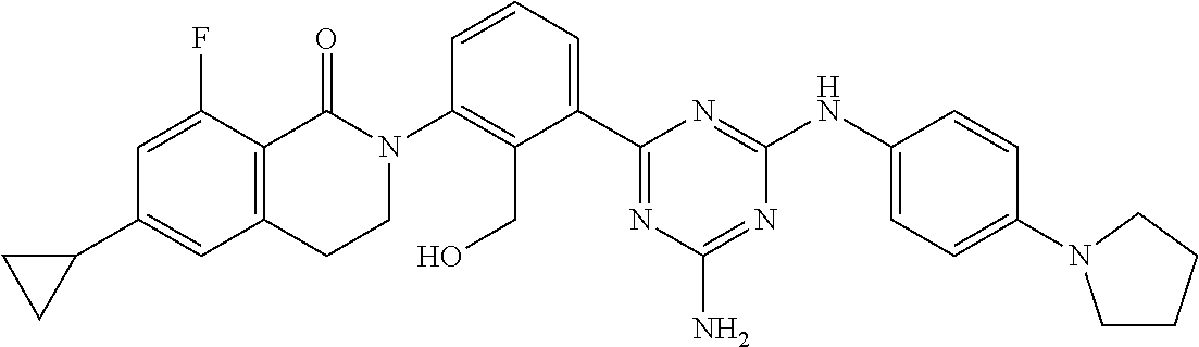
C12=C(C(=O)N(C3=C(CO)C(C4=NC(N)=NC(NC5=CC=C(N6CCCC6)C=C5)=N4)=CC=C3)CC1)C(F)=CC(C1CC1)=C2
